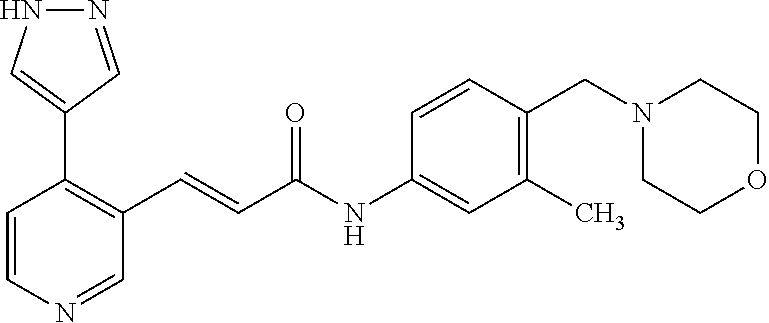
N1=CC(C2=C(C=CC(NC3=CC(C)=C(CN4CCOCC4)C=C3)=O)C=NC=C2)=CN1
